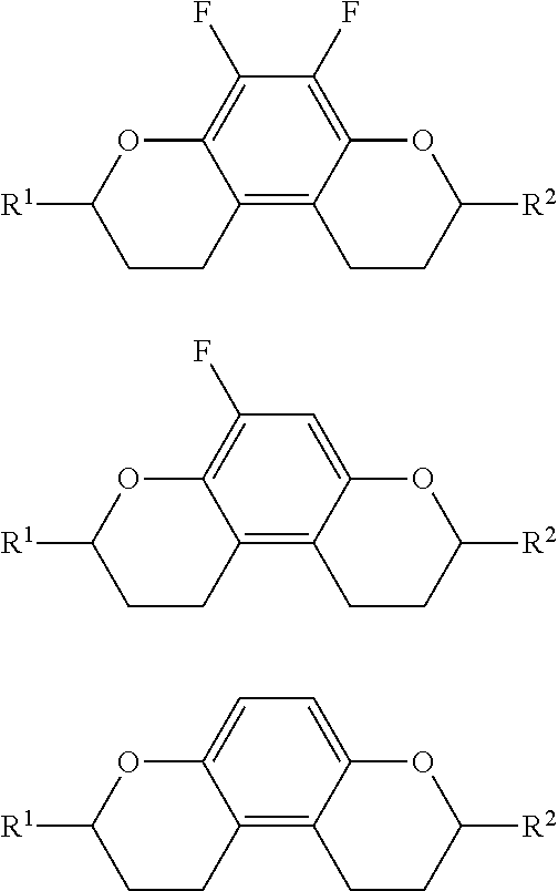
C1(F)=C2C(=C3C(=C1F)OC([R2])CC3)CCC([R1])O2.C1(F)=C2C(=C3C(=C1)OC([R2])CC3)CCC([R1])O2.C1=C2C(=C3C(=C1)OC([R2])CC3)CCC([R1])O2
